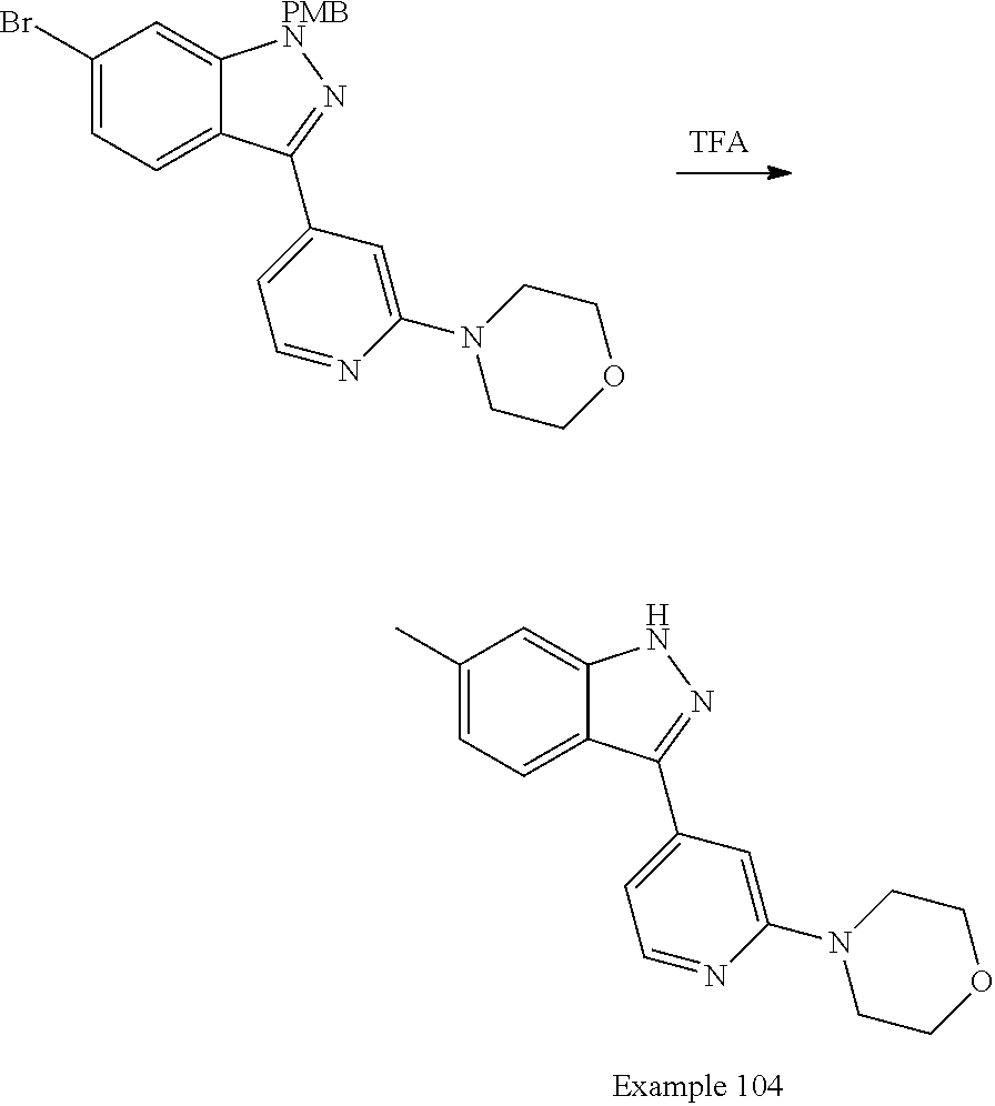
C1(Br)=CC=C2C(=C1)[PMBN]N=C2C1=CC=NC(N2CCOCC2)=C1.C1(C)=CC=C2C(=C1)NN=C2C1=CC=NC(N2CCOCC2)=C1
